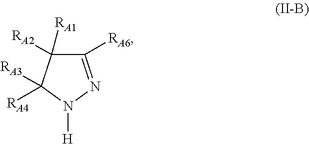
C1([RA6])=NN([H])C([RA3])([RA4])C1([RA1])[RA2]
